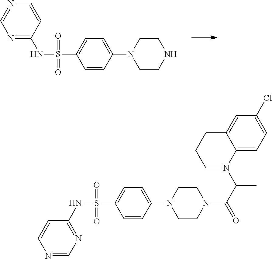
C1=CC(N2CCNCC2)=CC=C1S(=O)(=O)NC1=NC=NC=C1.C1=CC(N2CCN(C(C(N3C4=CC=C(Cl)C=C4CCC3)C)=O)CC2)=CC=C1S(=O)(=O)NC1=NC=NC=C1
